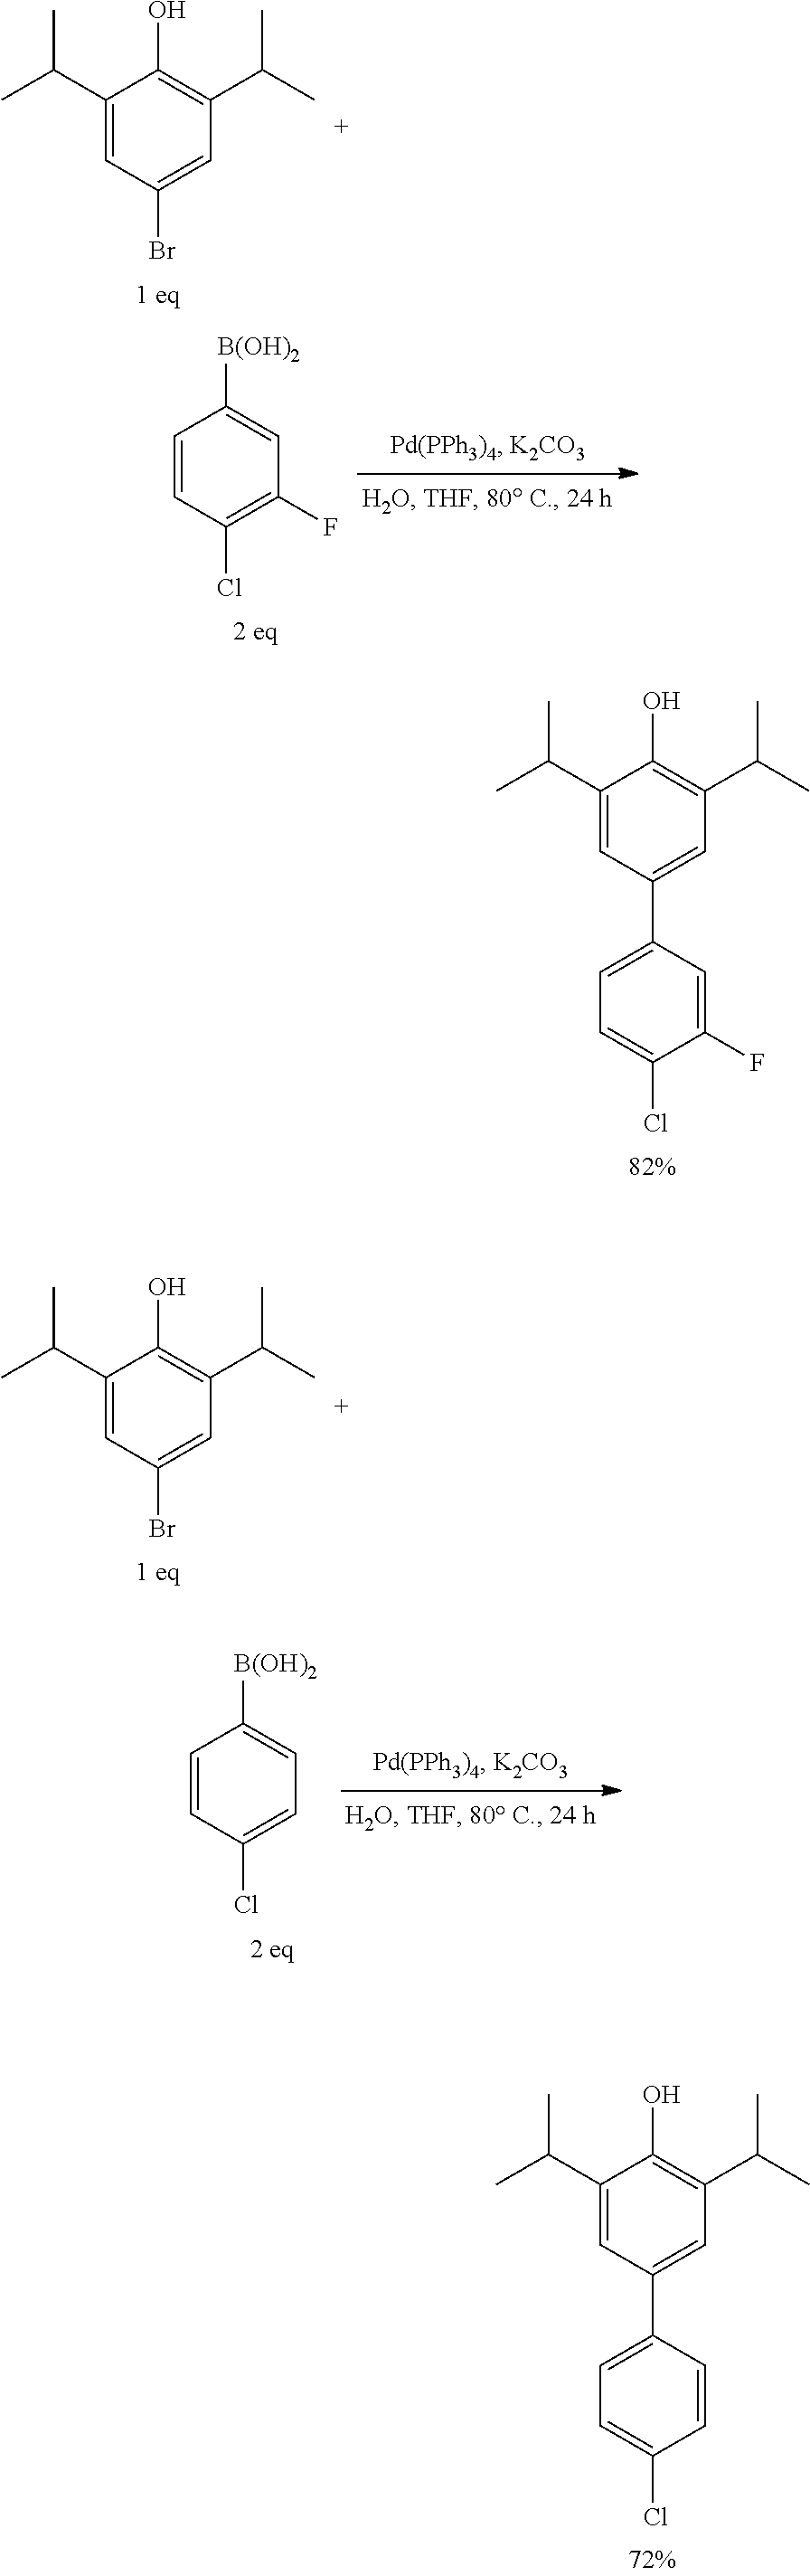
C1(C(C)C)=CC(C2=CC=C(Cl)C(F)=C2)=CC(C(C)C)=C1O.C1(C(C)C)=CC(C2=CC=C(Cl)C=C2)=CC(C(C)C)=C1O.C1(C(C)C)=CC(Br)=CC(C(C)C)=C1O.C1=CC(Cl)=C(F)C=C1[B(OH)2].C1(C(C)C)=CC(Br)=CC(C(C)C)=C1O.C1=CC(Cl)=CC=C1[B(OH)2]
